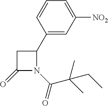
C1(C2=CC([NO2])=CC=C2)CC(=O)N1C(=O)C(C)(C)CC
